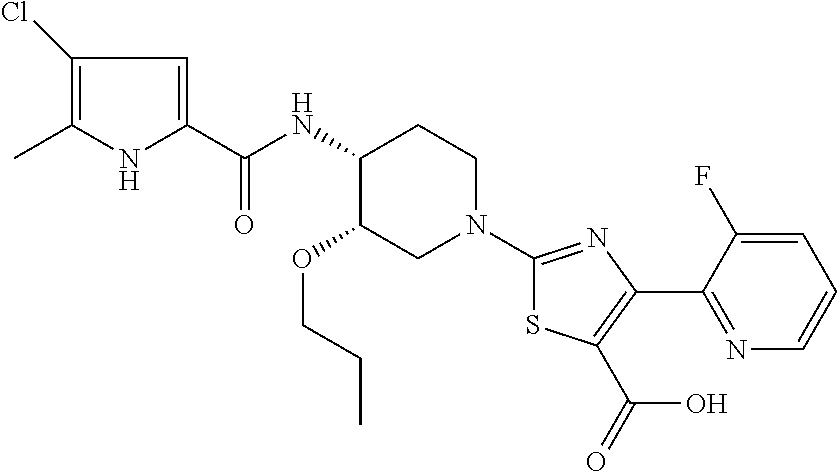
C1(Cl)=C(C)NC(C(NC2C(OCCC)CN(C3=NC(C4=NC=CC=C4F)=C(C(O)=O)S3)CC2)=O)=C1
